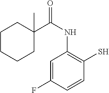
C1CCCC(C(NC2=C(S)C=CC(F)=C2)=O)(C)C1
